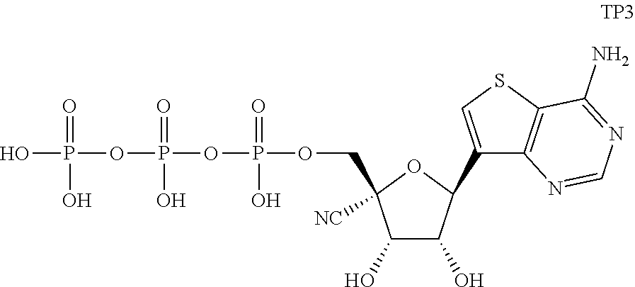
OP(=O)(O)OP(=O)(OP(=O)(OCC1([NC])C(O)C(O)C(C2=CSC3=C2N=CN=C3N)O1)O)O
